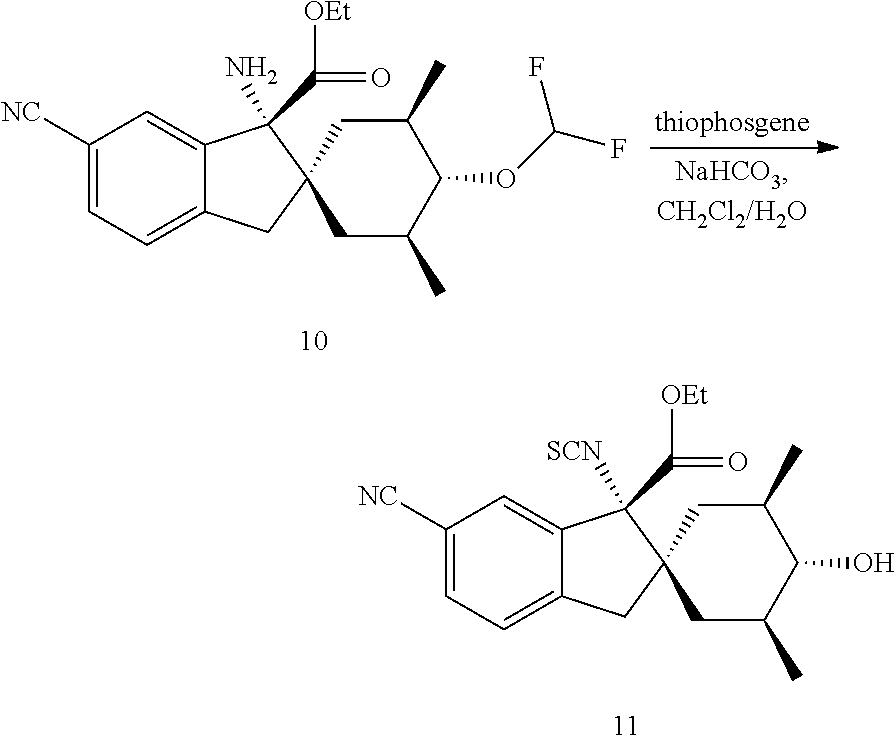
C1([NC])=CC=C2C(=C1)C(N)(C([OEt])=O)C1(C2)CC(C)C(OC(F)F)C(C)C1.C1([NC])=CC=C2C(=C1)C([SCN])(C([OEt])=O)C1(C2)CC(C)C(O)C(C)C1
